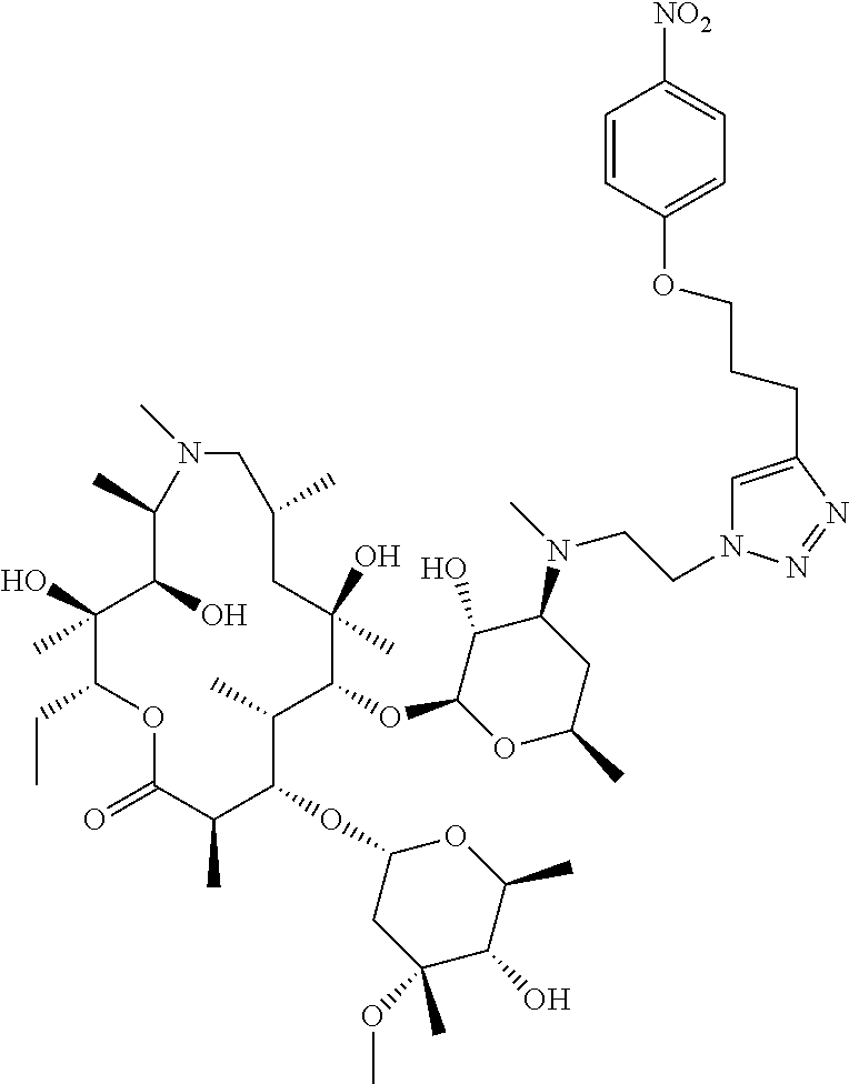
C1(O)C(OC2C(C)C(OC3CC(OC)(C)C(O)C(C)O3)C(C)C(=O)OC(CC)C(O)(C)C(O)C(C)N(C)CC(C)CC2(O)C)OC(C)CC1N(C)CCN1C=C(CCCOC2=CC=C([NO2])C=C2)N=N1
